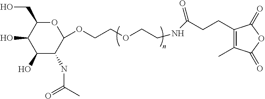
C1(C)=C(CCC(NCCOCCOC2OC(CO)C(O)C(O)C2NC(C)=O)=O)C(=O)OC1=O
